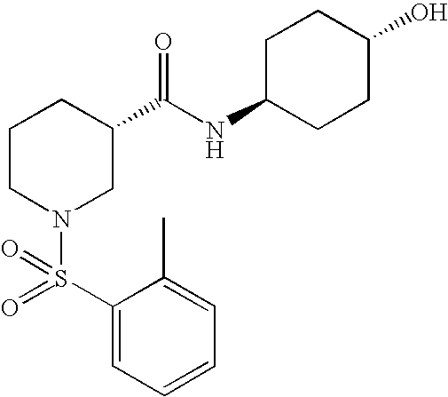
C1=C(C)C(S(=O)(N2CC(C(NC3CCC(O)CC3)=O)CCC2)=O)=CC=C1
